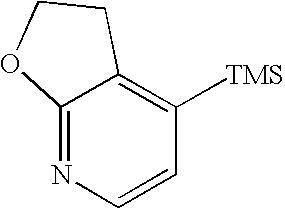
C12=NC=CC([TMS])=C1CCO2
